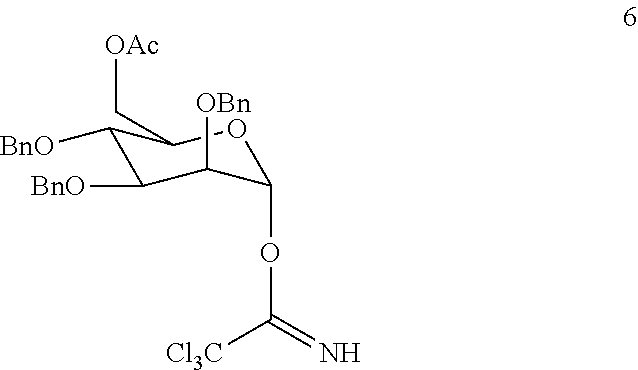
C1([BnO])C([BnO])C([OBn])C(OC([Cl3C])=N)OC1C[OAc]
